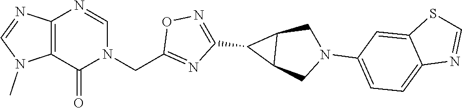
C12=C(N=CN1C)N=CN(CC1=NC(C3C4C3CN(C3=CC=C5C(=C3)SC=N5)C4)=NO1)C2=O
